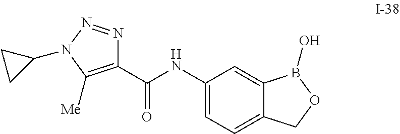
C1(C(NC2=CC=C3C(=C2)B(O)OC3)=O)=C([Me])N(C2CC2)N=N1
